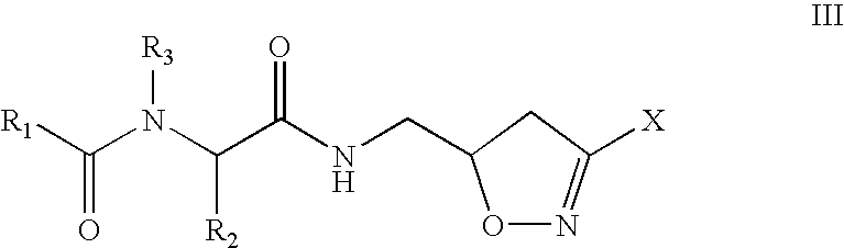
[R1]C(N(C(C(NCC1ON=C([X])C1)=O)[R2])[R3])=O
